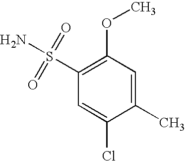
C1(S(N)(=O)=O)=C(OC)C=C(C)C(Cl)=C1
